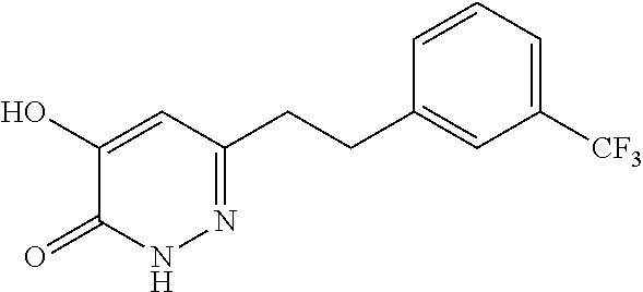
C1([CF3])=CC=CC(CCC2=NNC(=O)C(O)=C2)=C1
